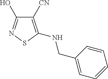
C1([CN])=C(NCC2=CC=CC=C2)SN=C1O
